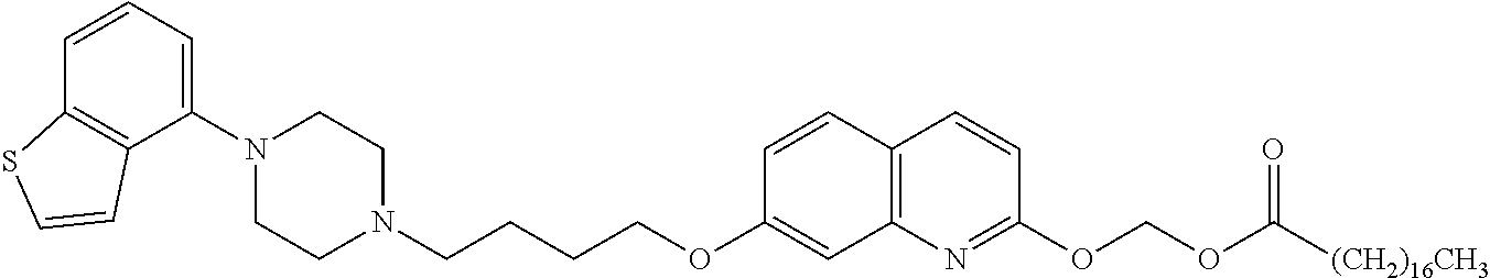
C1(N2CCN(CCCCOC3=CC4=C(C=C3)C=CC(OCOC([(CH2)16CH3])=O)=N4)CC2)=CC=CC2=C1C=CS2
